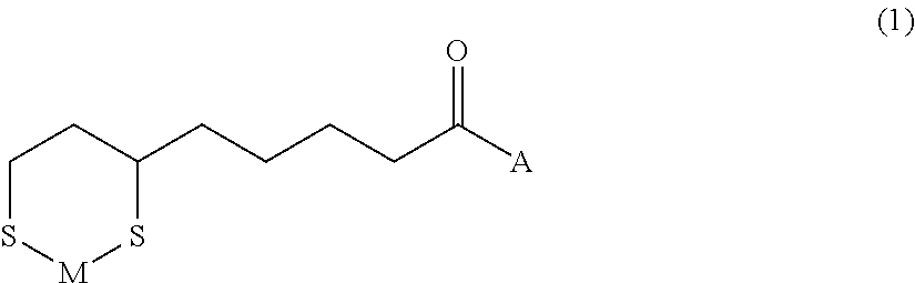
C1S[M]SC(CCCCC([A])=O)C1
